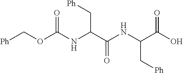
N(C(C(NC(C(O)=O)C[Ph])=O)C[Ph])C(OC[Ph])=O
